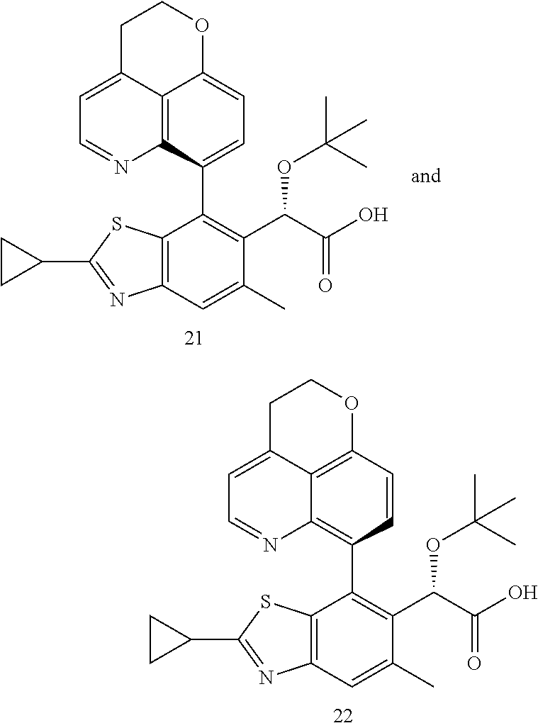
C12=C(C=C(C)C(C(C(O)=O)OC(C)(C)C)=C1C1=C3C4=C(C=C1)OCCC4=CC=N3)N=C(C1CC1)S2.C12=C(C=C(C)C(C(C(O)=O)OC(C)(C)C)=C1C1=CC=C3C4=C1N=CC=C4CCO3)N=C(C1CC1)S2
